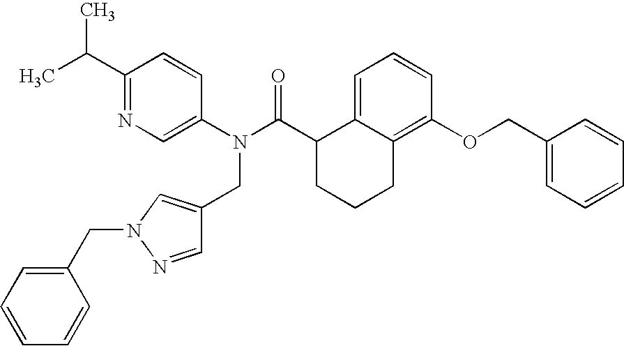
C1=C2C(=C(OCC3=CC=CC=C3)C=C1)CCCC2C(N(C1=CN=C(C(C)C)C=C1)CC1=CN(CC2=CC=CC=C2)N=C1)=O
